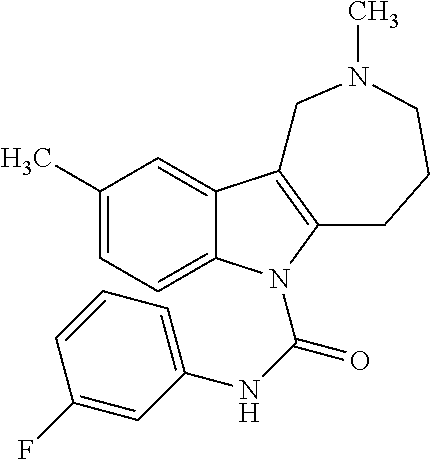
C1(C)=CC=C2C(=C1)C1=C(N2C(NC2=CC=CC(F)=C2)=O)CCCN(C)C1
